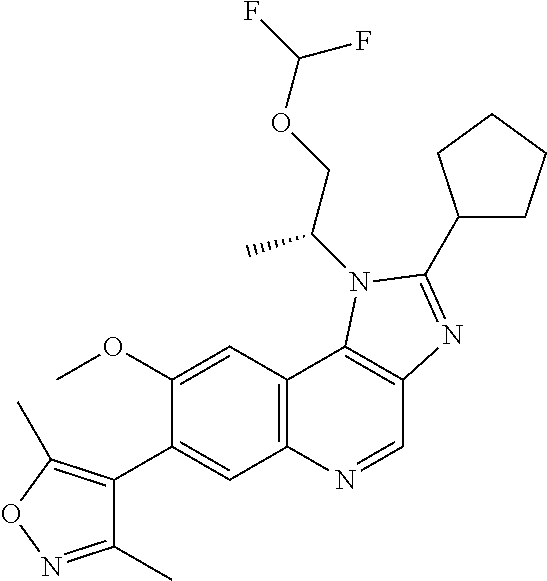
C1(OC)=CC2=C(C=C1C1=C(C)ON=C1C)N=CC1=C2N(C(COC(F)F)C)C(C2CCCC2)=N1
